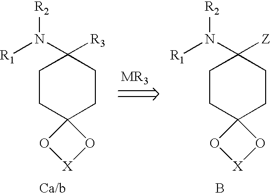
C1CC2(CCC1(N([R1])[R2])[R3])O[X]O2.[MR3].C1CC2(CCC1(N([R1])[R2])[Z])O[X]O2.B
